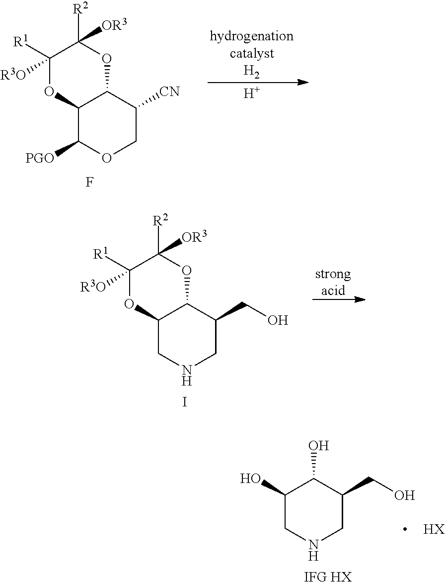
[H].[hydrogenationcatalystH2].C12C([PGO])OCC([CN])C1OC([R2])([OR3])C([R1])([R3O])O2.F.[strongacid].C12CNCC(CO)C1OC([R2])([OR3])C([R1])([R3O])O2.I.C1(O)CNCC(CO)C1O.[IFG HX].[HX]
